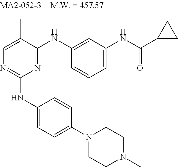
C1=C(C)C(NC2=CC(NC(C3CC3)=O)=CC=C2)=NC(NC2=CC=C(N3CCN(C)CC3)C=C2)=N1
